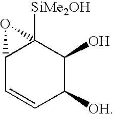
C12C=CC([OH])C(O)C1([SiMe2OH])O2
